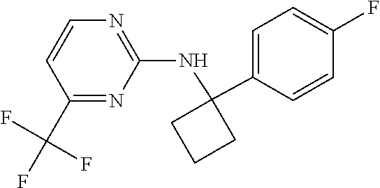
C1=CN=C(NC2(C3=CC=C(F)C=C3)CCC2)N=C1C(F)(F)F
